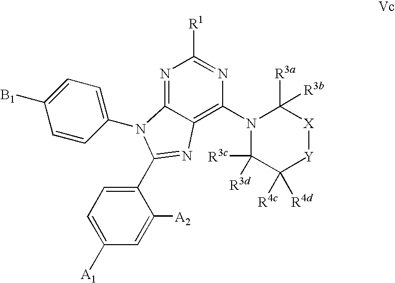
N1=C2C(=C(N3C([R3d])([R3c])C([R4c])([R4d])[Y][X]C3([R3a])[R3b])N=C1[R1])N=C(C1=CC=C([A1])C=C1[A2])N2C1=CC=C([B1])C=C1
